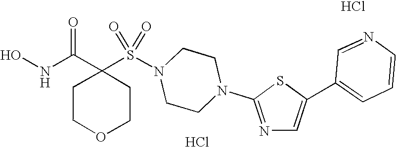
Cl.C1(S(N2CCN(C3=NC=C(C4=CC=CN=C4)S3)CC2)(=O)=O)(C(NO)=O)CCOCC1.Cl
